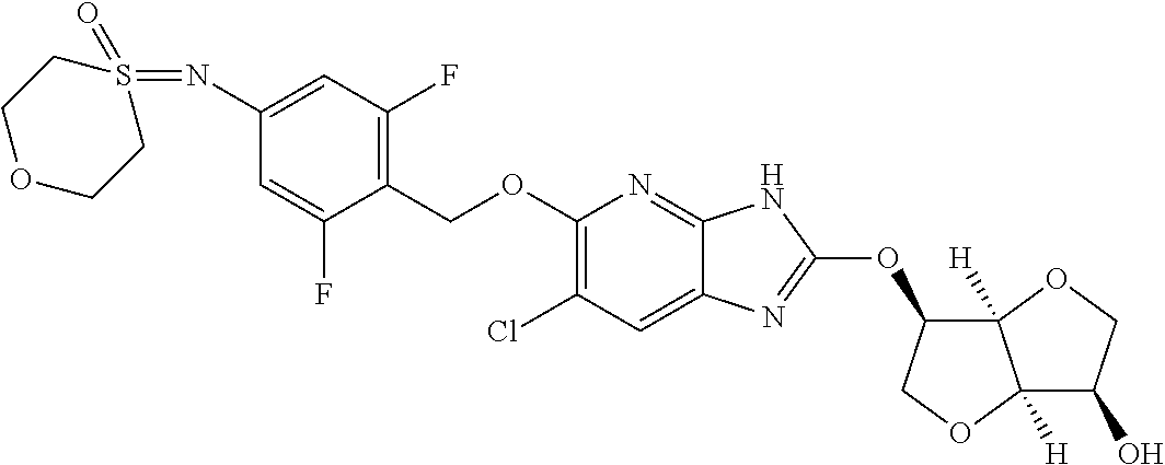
C1(COC2=C(Cl)C=C3C(=N2)NC(OC2C4([H])C([H])(OC2)C(O)CO4)=N3)=C(F)C=C(N=S2(=O)CCOCC2)C=C1F
